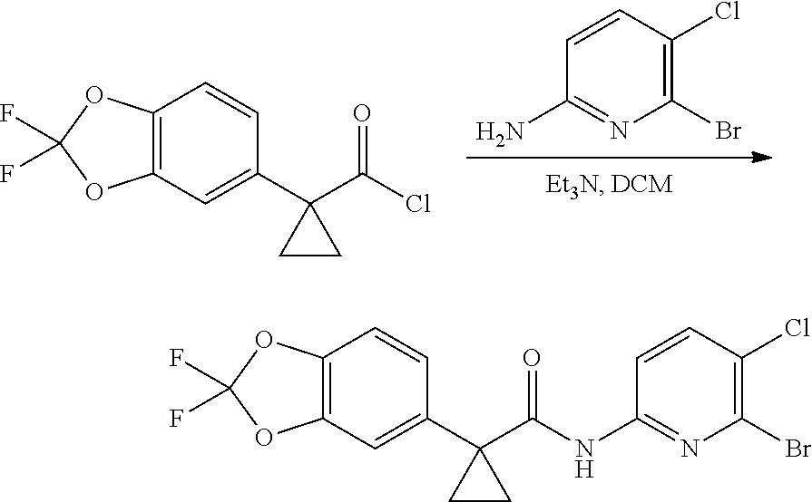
NC1=NC(Br)=C(Cl)C=C1.C12=C(C=C(C3(C(Cl)=O)CC3)C=C1)OC(F)(F)O2.C12=C(C=C(C3(C(NC4=NC(Br)=C(Cl)C=C4)=O)CC3)C=C1)OC(F)(F)O2
